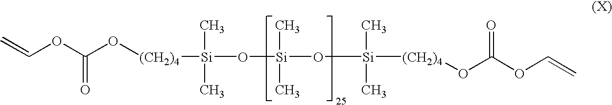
C=COC(O[(CH2)4][Si](O[Si](O[Si]([(CH2)4]OC(OC=C)=O)(C)C)(C)C)(C)C)=O
